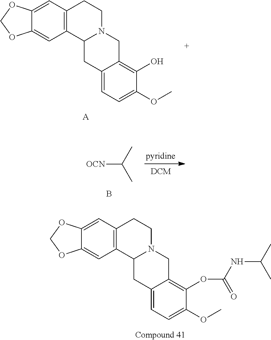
C12=C(C=C3C(=C1)OCO3)CCN1C2CC2=CC=C(OC)C(O)=C2C1.[A].[DCM].[pyridine].CC([OCN])C.B.C12=C(C=C3C(=C1)OCO3)CCN1C2CC2=CC=C(OC)C(OC(NC(C)C)=O)=C2C1
